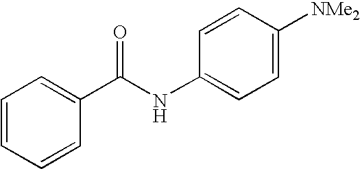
C1=CC=CC(C(NC2=CC=C([NMe2])C=C2)=O)=C1
